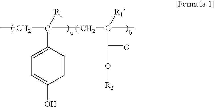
C(C1=CC=C(O)C=C1)(CC)(CC(C)([R1])C(O[R2])=O)[R1]
